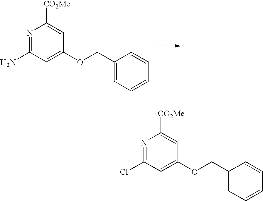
N1=C(N)C=C(OCC2=CC=CC=C2)C=C1[CO2Me].N1=C(Cl)C=C(OCC2=CC=CC=C2)C=C1[CO2Me]
